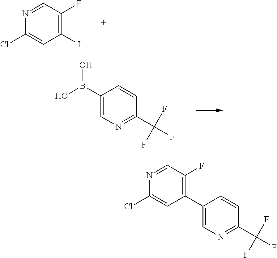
C1(I)=C(F)C=NC(Cl)=C1.C1(B(O)O)=CN=C(C(F)(F)F)C=C1.C1(C2=C(F)C=NC(Cl)=C2)=CN=C(C(F)(F)F)C=C1
